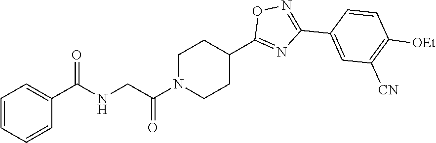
C(=O)(N1CCC(C2=NC(C3=CC([CN])=C([OEt])C=C3)=NO2)CC1)CNC(C1=CC=CC=C1)=O
